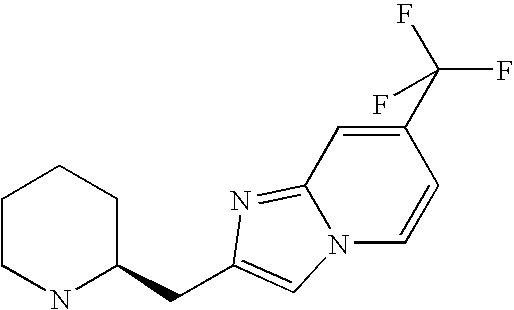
C1CNC(CC2=CN3C(=N2)C=C(C(F)(F)F)C=C3)CC1
